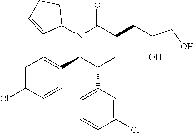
N1(C2CCC=C2)C(C2=CC=C(Cl)C=C2)C(C2=CC=CC(Cl)=C2)CC(CC(O)CO)(C)C1=O
